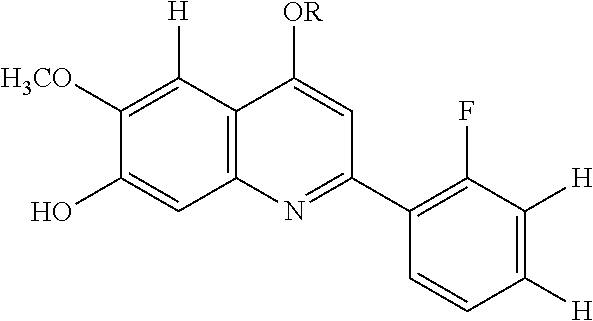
C12=C(C([H])=C([H3CO])C(O)=C1)C([OR])=CC(C1=C(F)C([H])=C([H])C=C1)=N2
